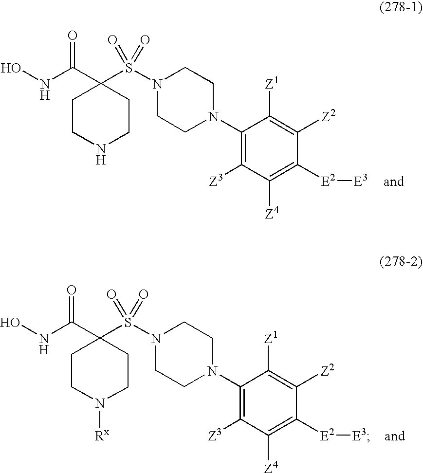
ONC(C1(S(N2CCN(C3=C([Z3])C([Z4])=C([E2][E3])C([Z2])=C3[Z1])CC2)(=O)=O)CCNCC1)=O.ONC(C1(S(N2CCN(C3=C([Z3])C([Z4])=C([E2][E3])C([Z2])=C3[Z1])CC2)(=O)=O)CCN([Rx])CC1)=O
